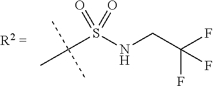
C(S(NCC(F)(F)F)(=O)=O)(C)(C)C
